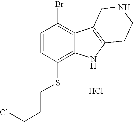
C1=CC(SCCCCl)=C2C(=C1Br)C1=C(N2)CCNC1.Cl
